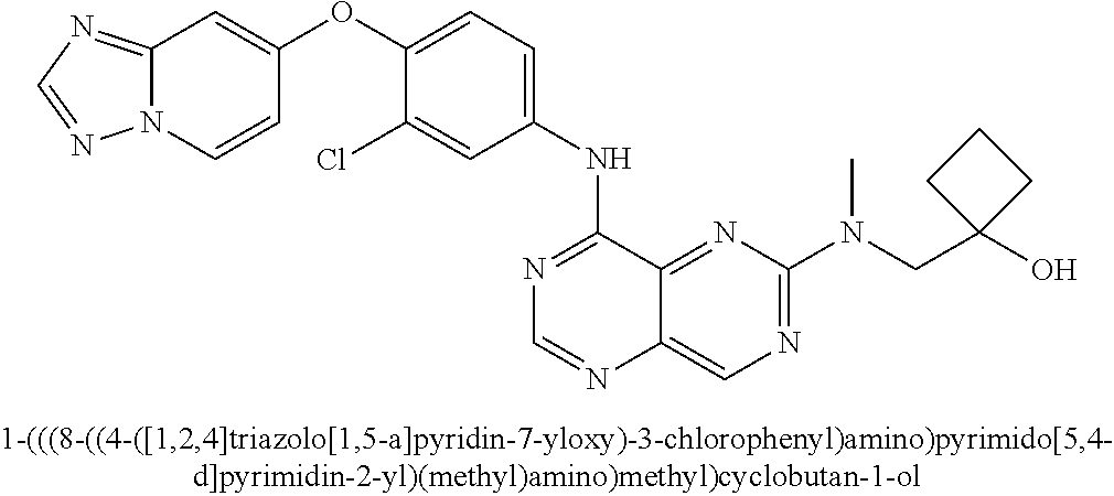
C1(OC2=CC=C(NC3=NC=NC4=CN=C(N(CC5(O)CCC5)C)N=C34)C=C2Cl)=CC2=NC=NN2C=C1
